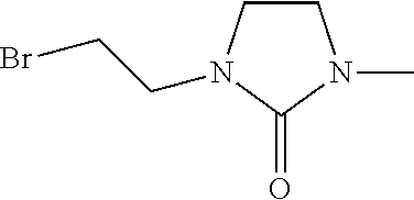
C1CN(CCBr)C(=O)N1C
